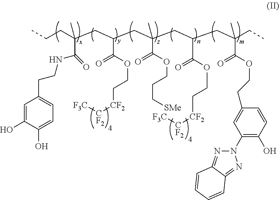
CCCC(CC(CC(CC(CC(CC)(C(OCCC1=CC(N2N=C3C(=N2)C=CC=C3)=C(O)C=C1)=O)C)C(=O)OCC[CF2][CF2][F3C])(C(=O)OCCC[SMe])C)C(OCC[CF2][CF2][F3C])=O)(C(=O)NCCC1=CC=C(O)C(O)=C1)C
